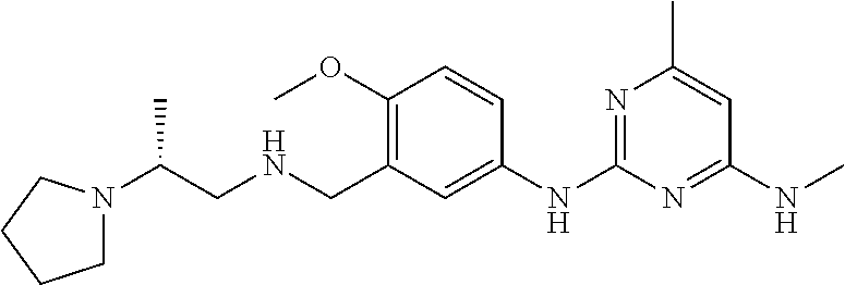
C1=CC(OC)=C(CNCC(N2CCCC2)C)C=C1NC1=NC(C)=CC(NC)=N1
